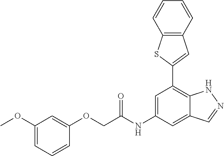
C12=C(C=CC=C1)C=C(C1=C3C(=CC(NC(=O)COC4=CC(OC)=CC=C4)=C1)C=NN3)S2
